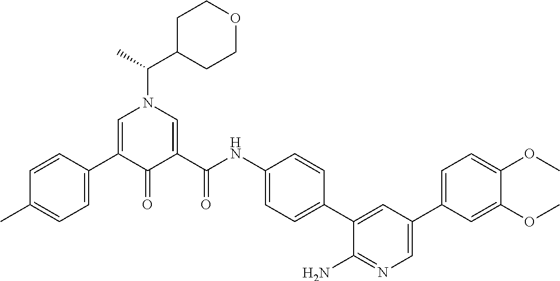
C1=C(C2=CC=C(C)C=C2)C(=O)C(C(NC2=CC=C(C3=CC(C4=CC=C(OC)C(OC)=C4)=CN=C3N)C=C2)=O)=CN1C(C1CCOCC1)C
